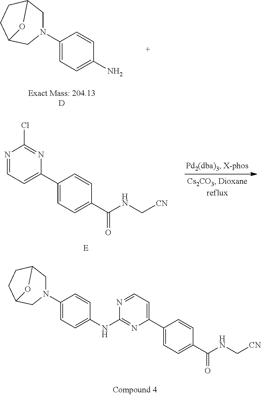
C1(N2CC3CCC(C2)O3)=CC=C(N)C=C1.C1(C2=CC=NC(Cl)=N2)=CC=C(C(NC[CN])=O)C=C1.C1(C2=CC=NC(NC3=CC=C(N4CC5CCC(C4)O5)C=C3)=N2)=CC=C(C(NC[CN])=O)C=C1
